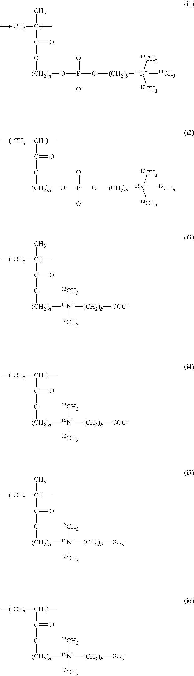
CCC(C)(C)C(=O)O[(CH2)a]OP(=O)(O[(CH2)b][15N+]([13CH3])([13CH3])[13CH3])[O-].CCC(C(=O)O[(CH2)a]OP(=O)(O[(CH2)b][15N+]([13CH3])([13CH3])[13CH3])[O-])C.CCC(C)(C(=O)O[(CH2)a][15N+]([13CH3])([13CH3])[(CH2)b][COO-])C.CCC(C(=O)O[(CH2)a][15N+]([13CH3])([13CH3])[(CH2)b][COO-])C.CCC(C)(C(=O)O[(CH2)a][15N+]([13CH3])([13CH3])[(CH2)b][SO3-])C.CCC(C(=O)O[(CH2)a][15N+]([13CH3])([13CH3])[(CH2)b][SO3-])C
